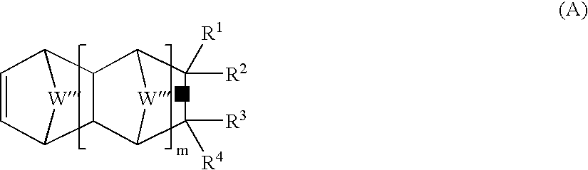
C1([R3])([R4])C([R2])([R1])C2C3C4C=CC([W]4)C3C1[W]2
